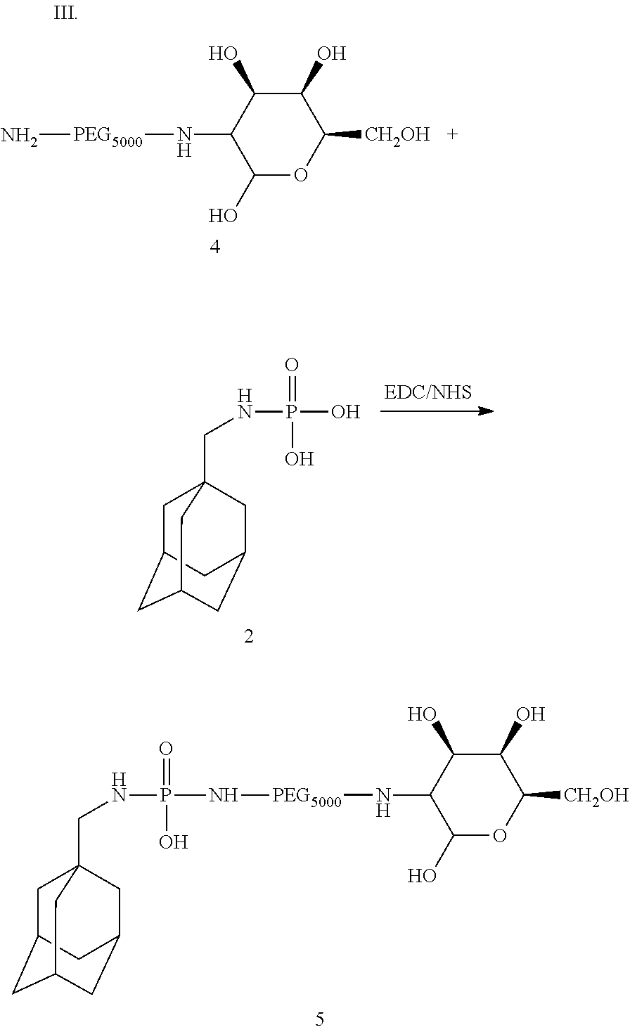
C1C2CC3CC(CC1(CNP(O)(=O)O)C3)C2.C1(O)OC([CH2OH])C(O)C(O)C1N[PEG5000]N.C1C2CC3CC(CC1(CNP(=O)(O)N[PEG5000]NC1C(O)OC([CH2OH])C(O)C1O)C3)C2
